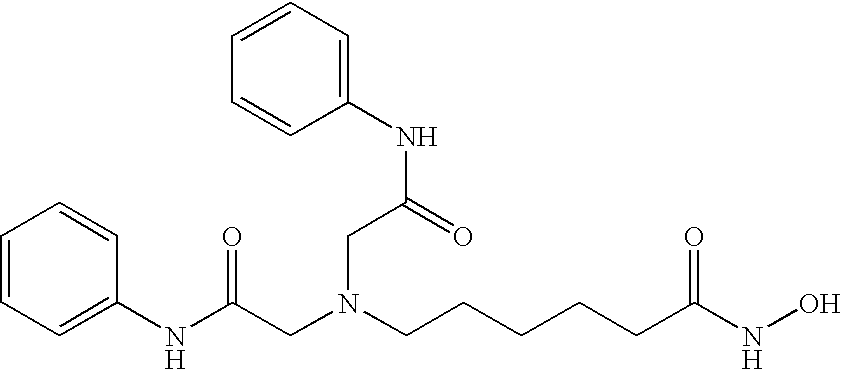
N(C(CN(CCCCCC(NO)=O)CC(=O)NC1=CC=CC=C1)=O)C1=CC=CC=C1
